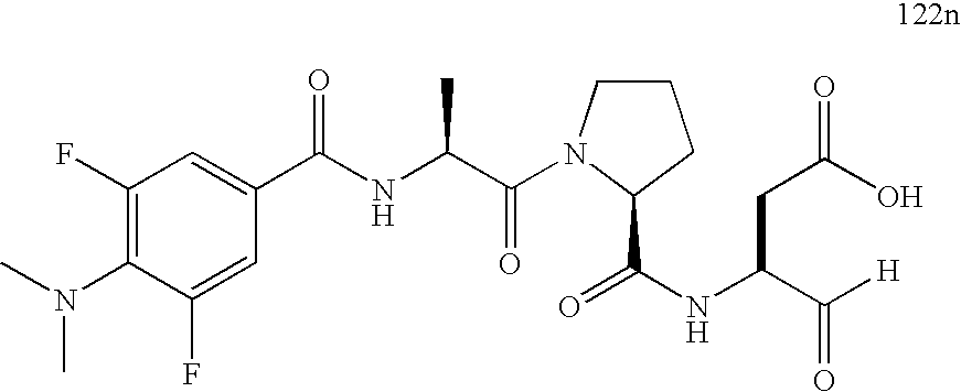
C1(F)=C(N(C)C)C(F)=CC(C(NC(C(N2CCCC2C(=O)NC(C([H])=O)CC(O)=O)=O)C)=O)=C1
